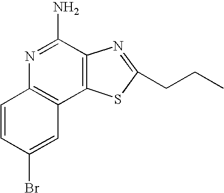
N1=C(N)C2=C(C3=C1C=CC(Br)=C3)SC(CCC)=N2
